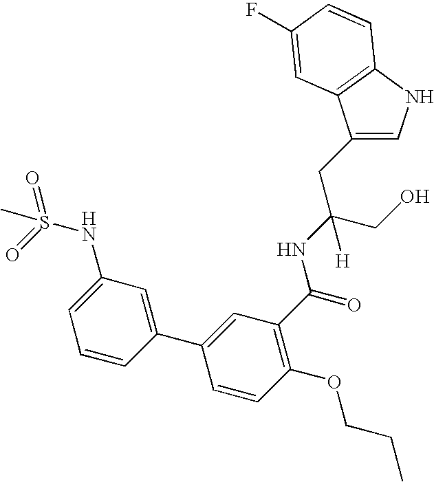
C1=C(CC(CO)(NC(C2=C(OCCC)C=CC(C3=CC(NS(C)(=O)=O)=CC=C3)=C2)=O)[H])C2=C(N1)C=CC(F)=C2
